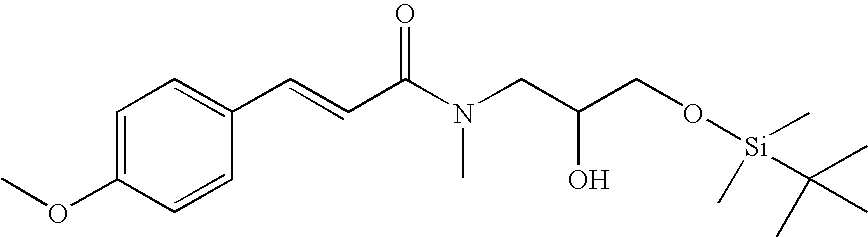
C1=C(OC)C=CC(C=CC(N(CC(CO[Si](C(C)(C)C)(C)C)O)C)=O)=C1
